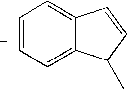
C1=CC=C2C(=C1)C=CC2C
